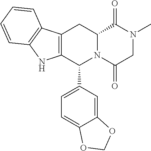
C12=C(C(C3=CC=C4C(=C3)OCO4)N3C(C1)C(=O)N(C)CC3=O)NC1=C2C=CC=C1
